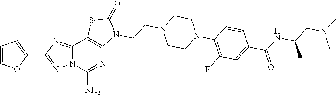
C12=NC(C3=CC=CO3)=NN1C(N)=NC1=C2SC(=O)N1CCN1CCN(C2=C(F)C=C(C(=O)NC(CN(C)C)C)C=C2)CC1
